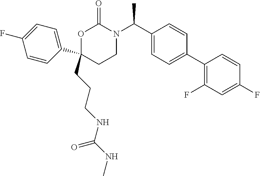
C1(CCCNC(NC)=O)(C2=CC=C(F)C=C2)CCN(C(C2=CC=C(C3=C(F)C=C(F)C=C3)C=C2)C)C(=O)O1
